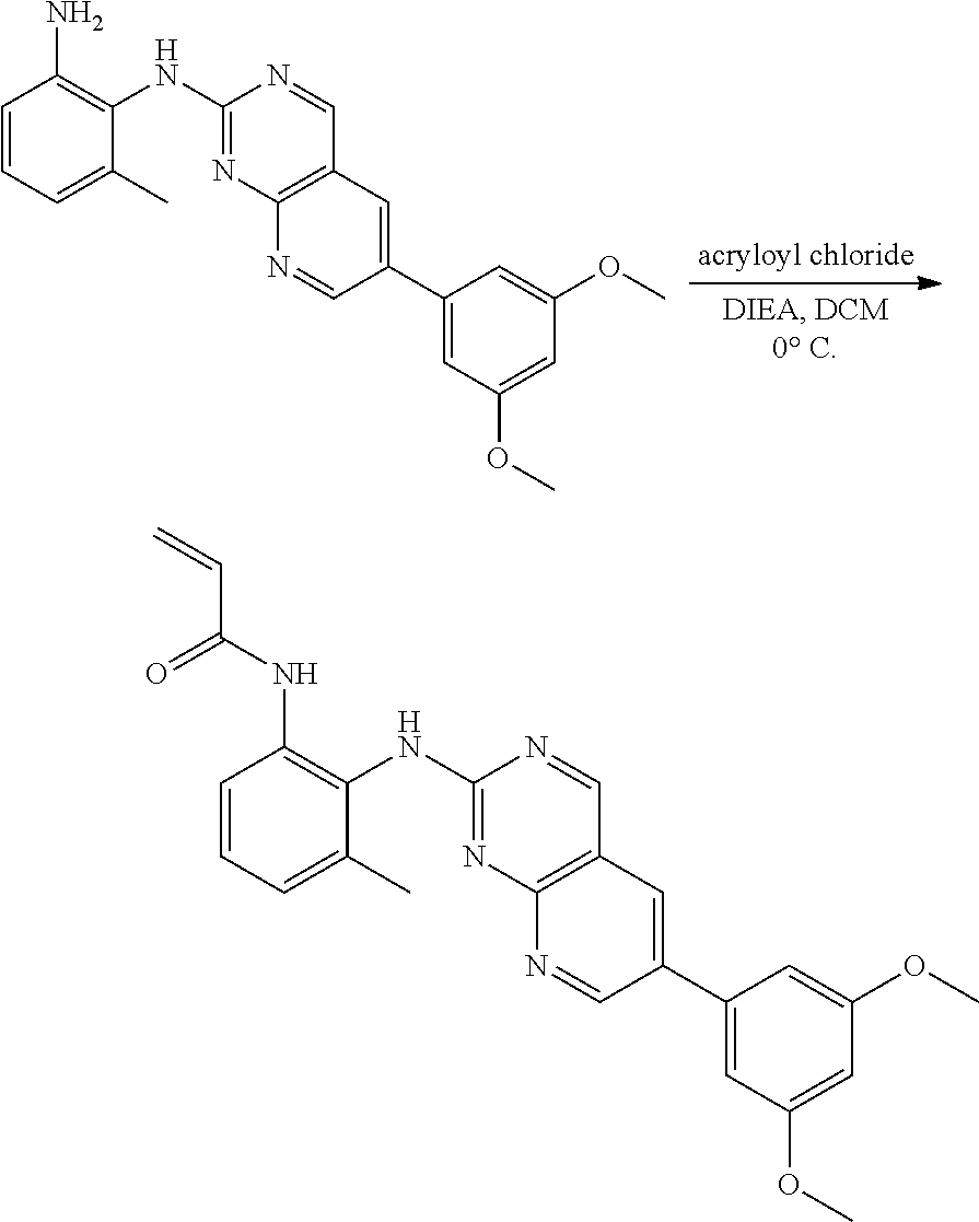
C1(NC2=C(N)C=CC=C2C)=NC2=C(C=N1)C=C(C1=CC(OC)=CC(OC)=C1)C=N2.C1(NC2=C(NC(C=C)=O)C=CC=C2C)=NC2=C(C=N1)C=C(C1=CC(OC)=CC(OC)=C1)C=N2
